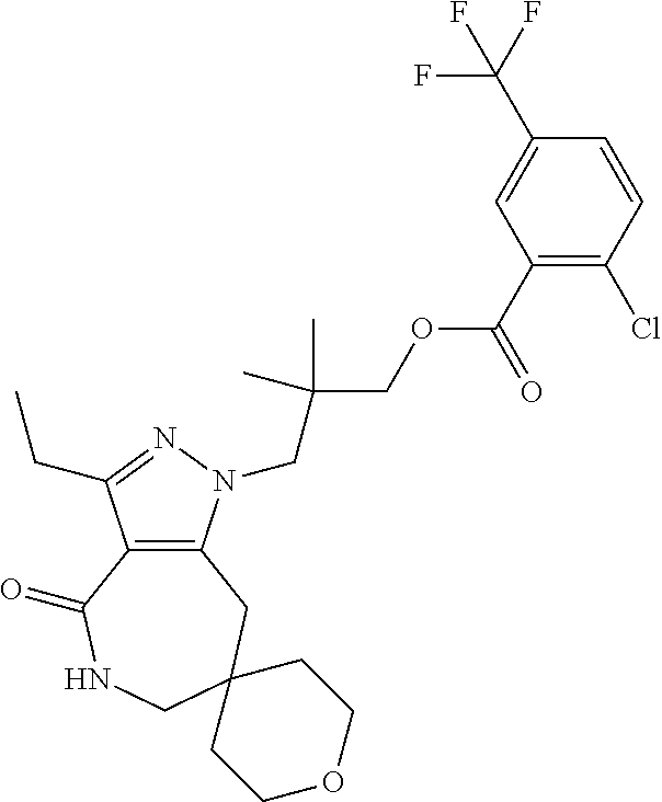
C12=C(CC3(CNC1=O)CCOCC3)N(CC(COC(C1=C(Cl)C=CC(C(F)(F)F)=C1)=O)(C)C)N=C2CC
